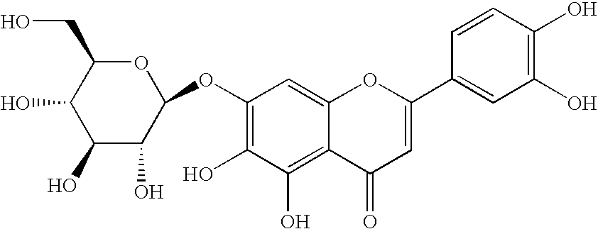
O(C1=C(O)C(O)=C2C(=C1)OC(C1=CC(O)=C(O)C=C1)=CC2=O)C1OC(CO)C(O)C(O)C1O
